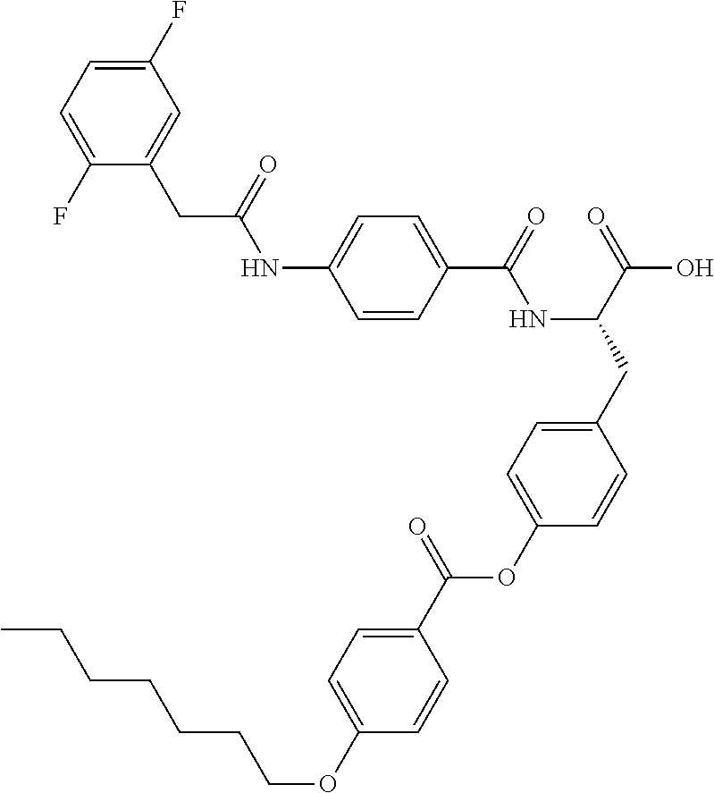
C1=CC(C(=O)NC(CC2=CC=C(OC(C3=CC=C(OCCCCCCC)C=C3)=O)C=C2)C(=O)O)=CC=C1NC(CC1=CC(F)=CC=C1F)=O
